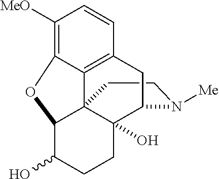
C1CN([Me])C2C3(O)C14C1=C(C=CC([MeO])=C1OC4C(O)CC3)C2
